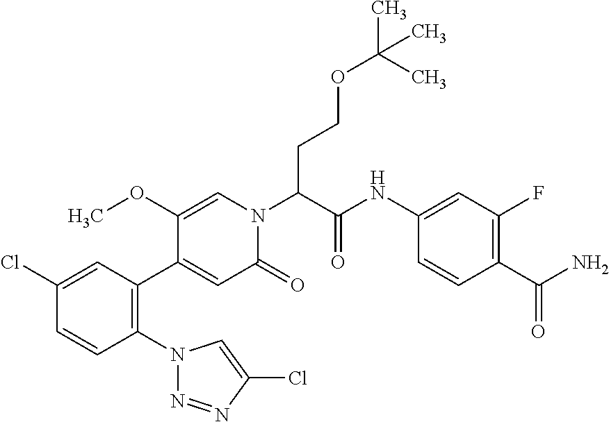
C1(N2N=NC(Cl)=C2)=C(C2=CC(=O)N(C(C(NC3=CC(F)=C(C(N)=O)C=C3)=O)CCOC(C)(C)C)C=C2OC)C=C(Cl)C=C1
